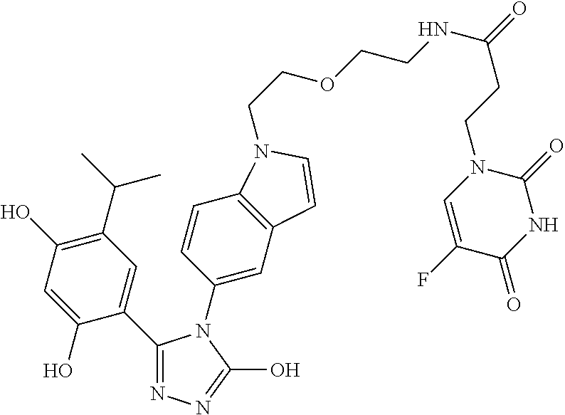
C1(C(C)C)=C(O)C=C(O)C(C2=NN=C(O)N2C2=CC3=C(C=C2)N(CCOCCNC(=O)CCN2C=C(F)C(=O)NC2=O)C=C3)=C1
